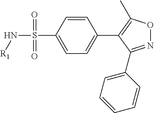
C1=C(S(N[R1])(=O)=O)C=CC(C2=C(C)ON=C2C2=CC=CC=C2)=C1
